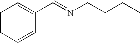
C1=CC=CC(C=NCCCC)=C1
